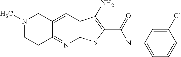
C12=C(C=C3C(=N1)CCN(C)C3)C(N)=C(C(=O)NC1=CC=CC(Cl)=C1)S2
